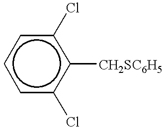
c1cc(Cl)c([CH2SC6H5])c(Cl)c1
